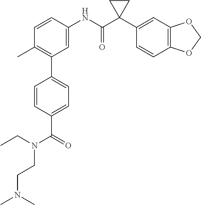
C1=C(NC(C2(C3=CC4=C(C=C3)OCO4)CC2)=O)C=CC(C)=C1C1=CC=C(C(=O)N(CC)CCN(C)C)C=C1
